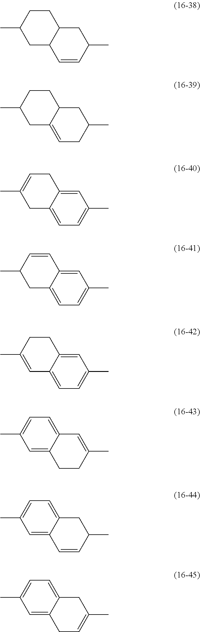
C1C2C(CCC1C)CC(C)C=C2.C1C2=CCC(C)CC2CCC1C.C1C2=CC=C(C)C=C2CC=C1C.C1C2=CC=C(C)C=C2C=CC1C.C1=C(C)CCC2=CC(C)=CC=C12.C1=C2C(=CC=C1C)C=C(C)CC2.C1=C2C(=CC=C1C)CC(C)C=C2.C1=C2C(=CC=C1C)CC(C)=CC2
